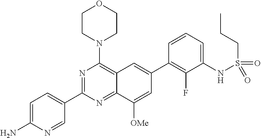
C12=NC(C3=CC=C(N)N=C3)=NC(N3CCOCC3)=C1C=C(C1=C(F)C(NS(CCC)(=O)=O)=CC=C1)C=C2[OMe]
